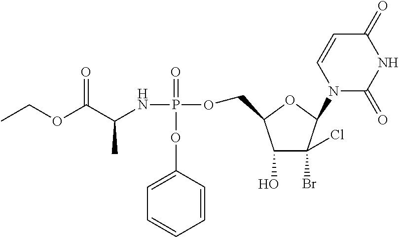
CCOC(C(NP(=O)(OC1=CC=CC=C1)OCC1C(O)C(Br)(Cl)C(N2C(=O)NC(=O)C=C2)O1)C)=O
